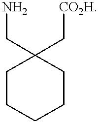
C1CCCCC1(C[CO2H])CN
